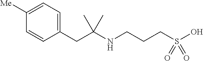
C(S(O)(=O)=O)CCNC(CC1=CC=C([Me])C=C1)(C)C
